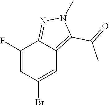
C1(F)=CC(Br)=CC2=C(C(C)=O)N(C)N=C12
